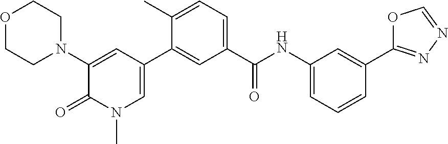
O1CCN(C2=CC(C3=CC(C(NC4=CC=CC(C5=NN=CO5)=C4)=O)=CC=C3C)=CN(C)C2=O)CC1
